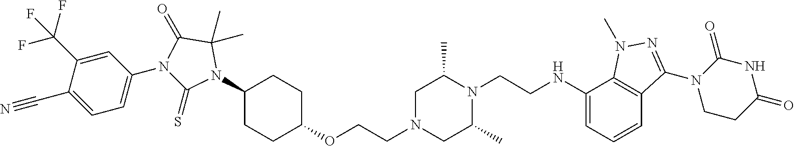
C12=C(C=CC=C1NCCN1C(C)CN(CCOC3CCC(N4C(C)(C)C(=O)N(C5=CC=C(C#N)C(C(F)(F)F)=C5)C4=S)CC3)CC1C)C(N1CCC(=O)NC1=O)=NN2C
